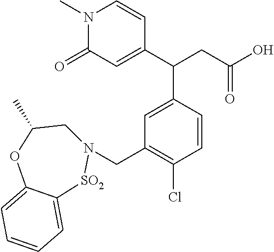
C1=C(C(C2=CC(CN3CC(C)OC4=CC=CC=C4[SO2]3)=C(Cl)C=C2)CC(O)=O)C=CN(C)C1=O
